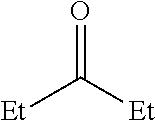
[Et]C(=O)[Et]
